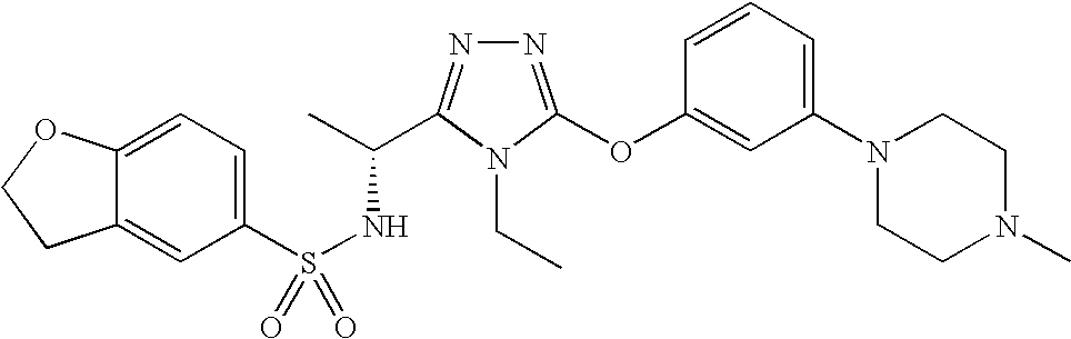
C12=CC=C(S(NC(C)C3=NN=C(OC4=CC(N5CCN(C)CC5)=CC=C4)N3CC)(=O)=O)C=C1CCO2
